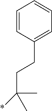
C1=CC(CCC(C)(*)C)=CC=C1
